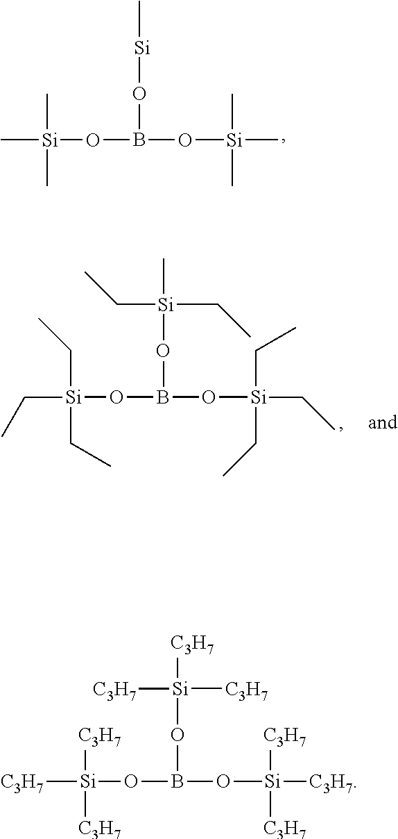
C[Si](C)(C)OB(O[Si](C)(C)C)O[Si]C.C([Si](CC)(CC)OB(O[Si](CC)(CC)CC)O[Si](C)(CC)CC)C.[C3H7][Si]([C3H7])([C3H7])OB(O[Si]([C3H7])([C3H7])[C3H7])O[Si]([C3H7])([C3H7])[C3H7]
